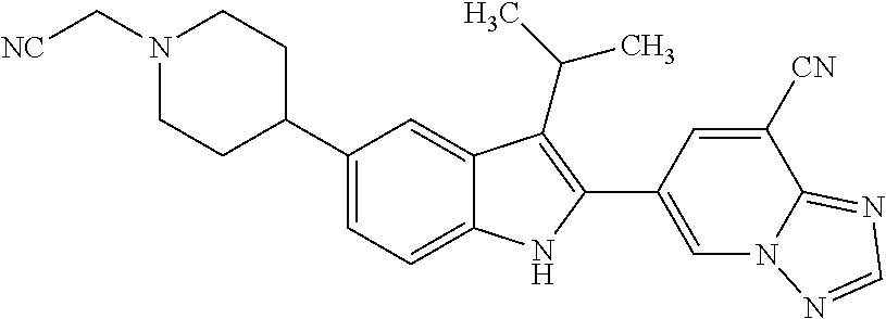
C1(C2CCN(C[NC])CC2)=CC=C2C(=C1)C(C(C)C)=C(C1=CN3C(=NC=N3)C([CN])=C1)N2
